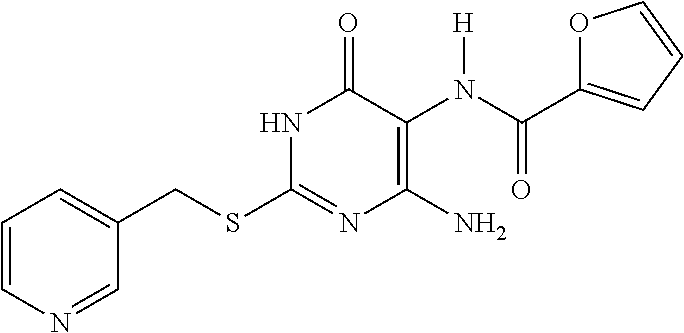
C1=CN=CC(CSC2=NC(N)=C(N(C(C3=CC=CO3)=O)[H])C(=O)N2)=C1
